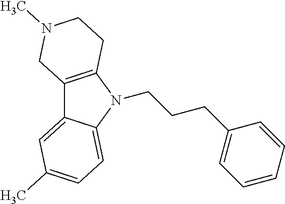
C12=C(N(CCCC3=CC=CC=C3)C3=CC=C(C)C=C13)CCN(C)C2
